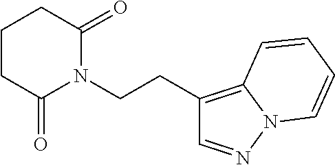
C(CN1C(=O)CCCC1=O)C1=C2N(N=C1)C=CC=C2
